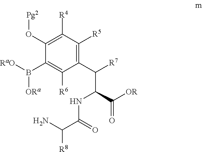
[Pg2]OC1=C([R4])C([R5])=C(C(C(NC(C(N)[R8])=O)C(=O)[OR])[R7])C([R6])=C1B([ORa])[RaO]
